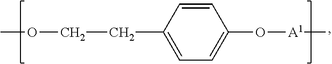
C1=CC(CCOC)=CC=C1O[A1]C
